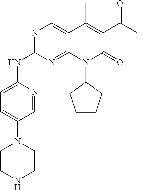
C1CNCCN1C1=CC=C(NC2=NC=C3C(=N2)N(C2CCCC2)C(=O)C(C(C)=O)=C3C)N=C1
